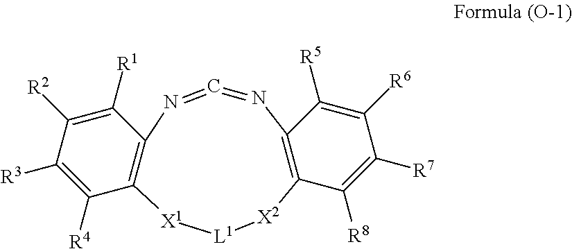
N1=C=NC2=C(C([R4])=C([R3])C([R2])=C2[R1])[X1][L1][X2]C2=C1C([R5])=C([R6])C([R7])=C2[R8]
